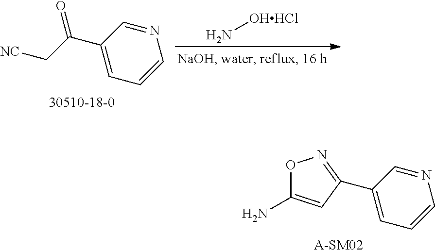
N1=CC(C(C[NC])=O)=CC=C1.N[OHHCl].N1=CC(C2=NOC(N)=C2)=CC=C1.[A-SM02]
